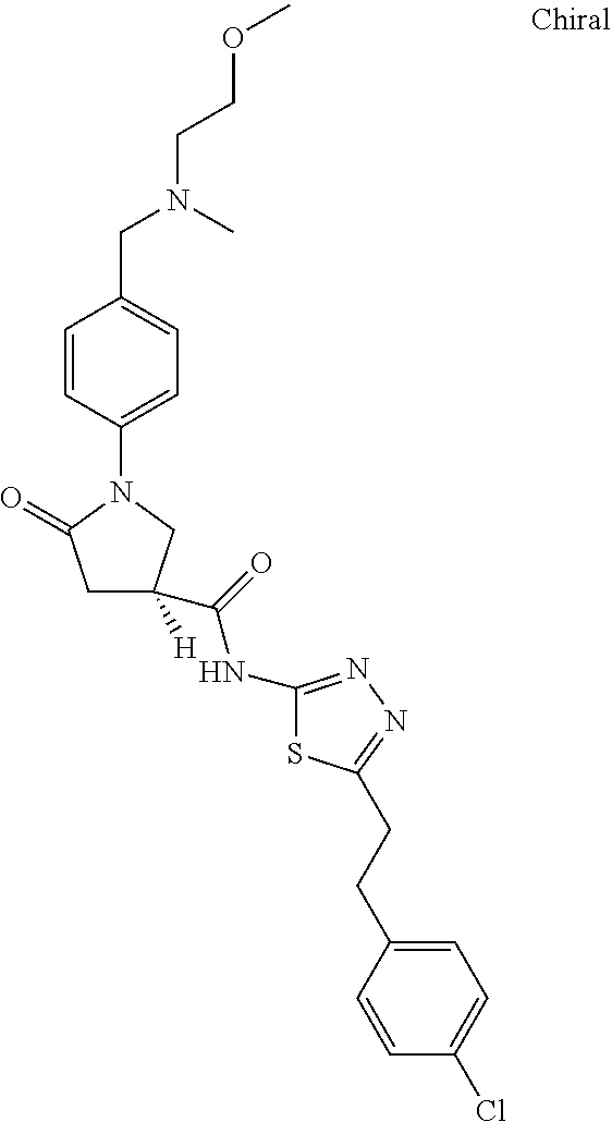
C1C(C(=O)NC2=NN=C(CCC3=CC=C(Cl)C=C3)S2)([H])CN(C2=CC=C(CN(C)CCOC)C=C2)C1=O
